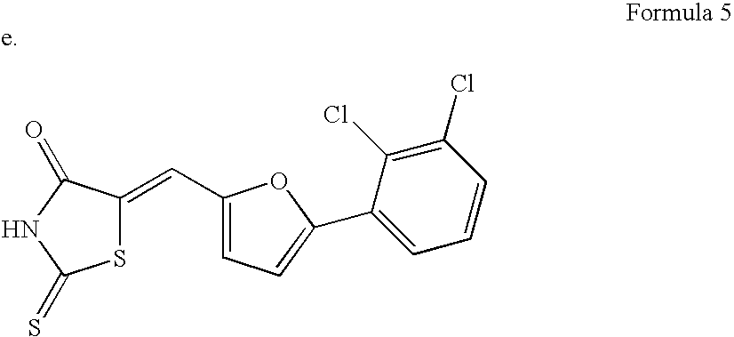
C(C1=CC=C(C2=CC=CC(Cl)=C2Cl)O1)=C1SC(=S)NC1=O
